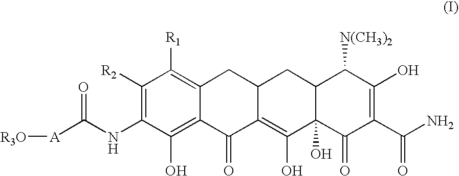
O=C(NC1=C([R2])C([R1])=C2C(=C1O)C(=O)C1=C(O)C3(O)C(CC1C2)C([N(CH3)2])C(O)=C(C(N)=O)C3=O)[A][R3O]
